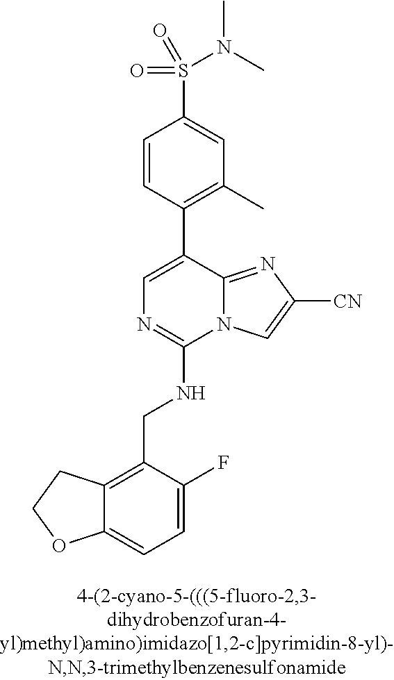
C12=CC=C(F)C(CNC3=NC=C(C4=C(C)C=C(S(N(C)C)(=O)=O)C=C4)C4=NC([CN])=CN34)=C1CCO2
